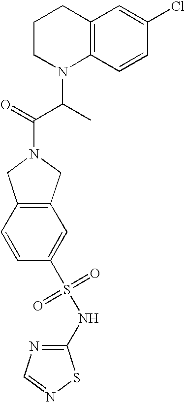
C1=CC(S(NC2=NC=NS2)(=O)=O)=CC2=C1CN(C(=O)C(C)N1C3=C(CCC1)C=C(Cl)C=C3)C2
